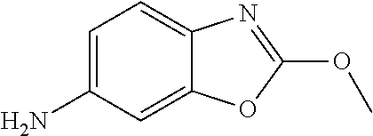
C1=C(N)C=C2C(=C1)N=C(OC)O2
